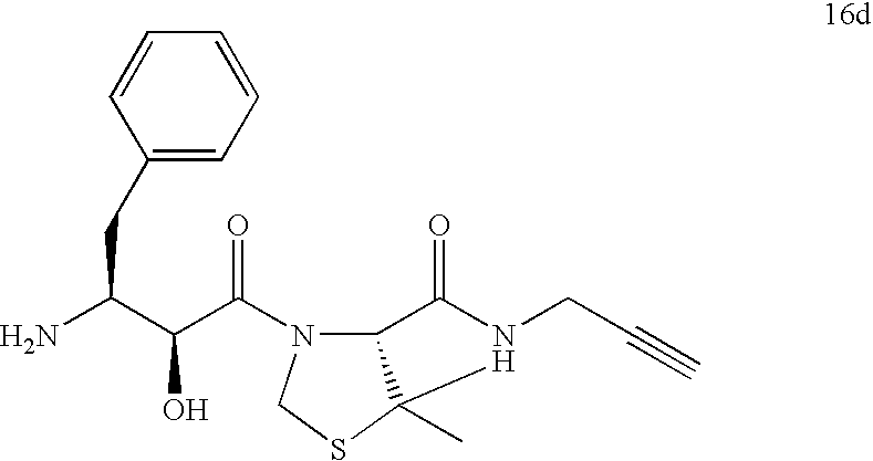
NC(C(C(=O)N1C2C(C)(SC1)N(CC#C)C2=O)O)CC1=CC=CC=C1
